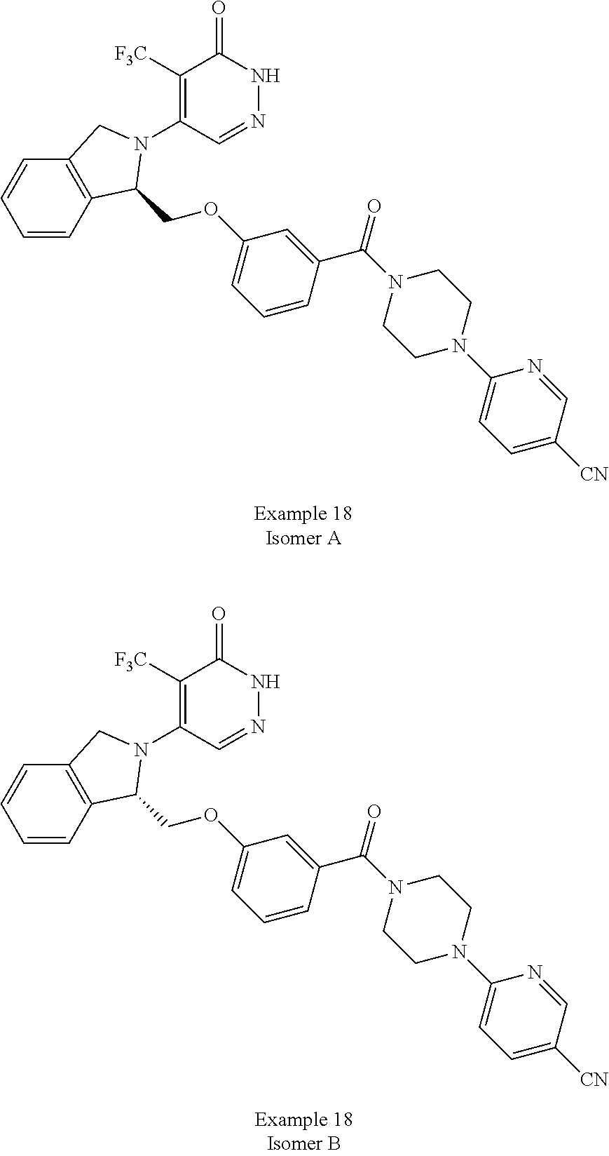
C1([F3C])=C(N2C(COC3=CC=CC(C(N4CCN(C5=CC=C([CN])C=N5)CC4)=O)=C3)C3=C(C=CC=C3)C2)C=NNC1=O.C1([F3C])=C(N2C(COC3=CC=CC(C(N4CCN(C5=CC=C([CN])C=N5)CC4)=O)=C3)C3=C(C=CC=C3)C2)C=NNC1=O
